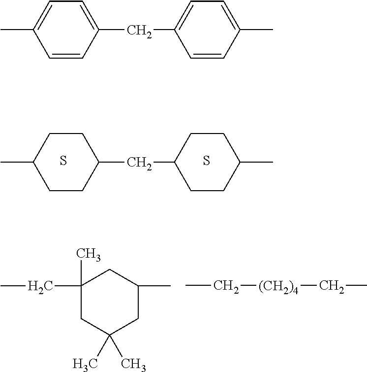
C1CC(CC2CCC(C)CC2)CCC1C.S.S.C1(CC)(C)CC(C)(C)CC(C)C1.CC[(CH2)4]CC.C1=CC(CC2=CC=C(C)C=C2)=CC=C1C
